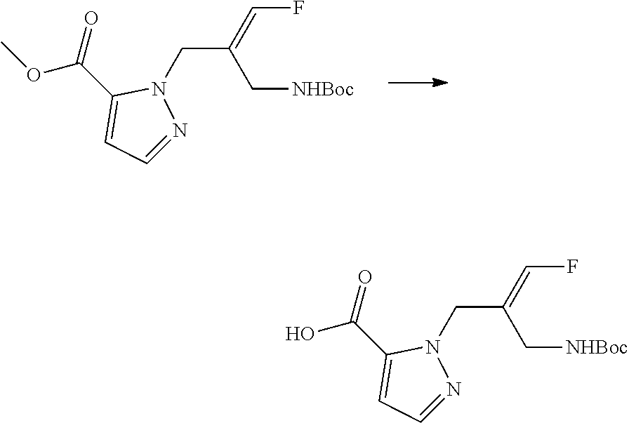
C1(C(=O)OC)=CC=NN1CC(=CF)C[NHBoc].C1(C(=O)O)=CC=NN1CC(=CF)C[NHBoc]
